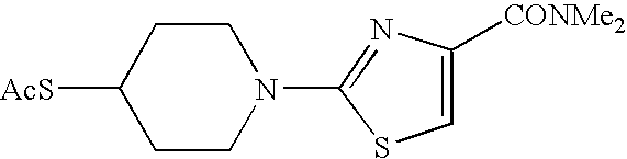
[AcS]C1CCN(C2=NC([CONMe2])=CS2)CC1
